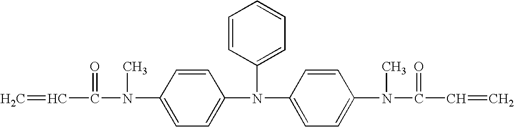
C=CC(N(C1=CC=C(N(C2=CC=CC=C2)C2=CC=C(N(C(=O)C=C)C)C=C2)C=C1)C)=O
